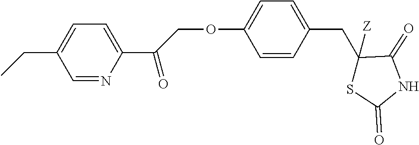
C1=C(CC)C=NC(C(=O)COC2=CC=C(CC3([Z])C(=O)NC(=O)S3)C=C2)=C1
